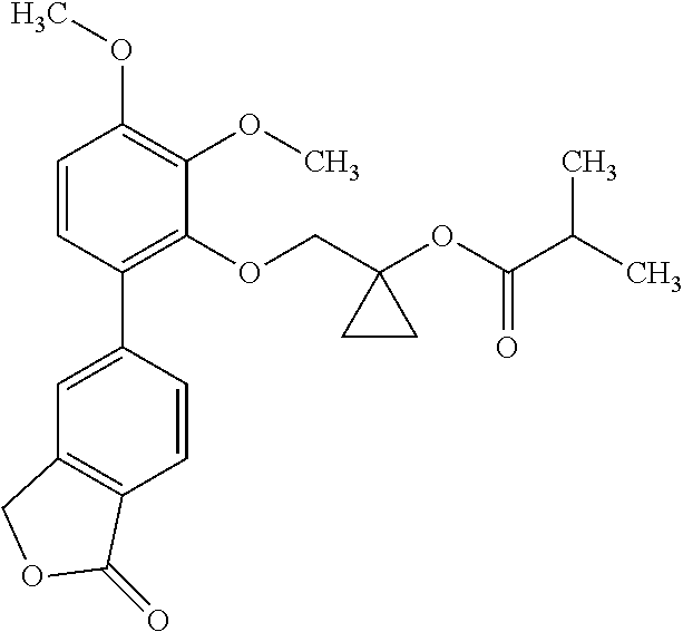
C1=CC(C2=CC3=C(C=C2)C(=O)OC3)=C(OCC2(OC(C(C)C)=O)CC2)C(OC)=C1OC
